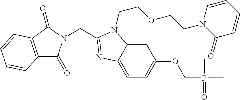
C(C1=NC2=CC=C(OCP(C)(C)=O)C=C2N1CCOCCN1C=CC=CC1=O)N1C(=O)C2=C(C1=O)C=CC=C2
